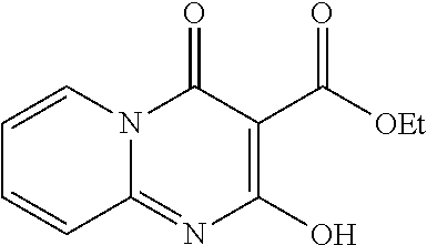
C1(O)=C(C([OEt])=O)C(=O)N2C(=N1)C=CC=C2
